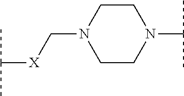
C1CN(C(C)C)CCN1C[X]C(C)C
